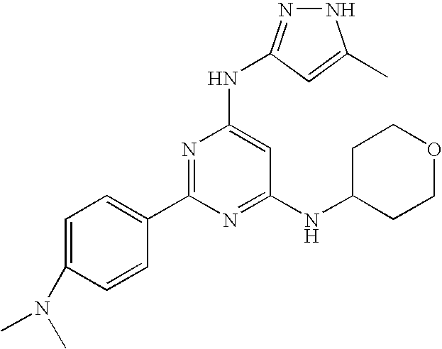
N1N=C(NC2=CC(NC3CCOCC3)=NC(C3=CC=C(N(C)C)C=C3)=N2)C=C1C
